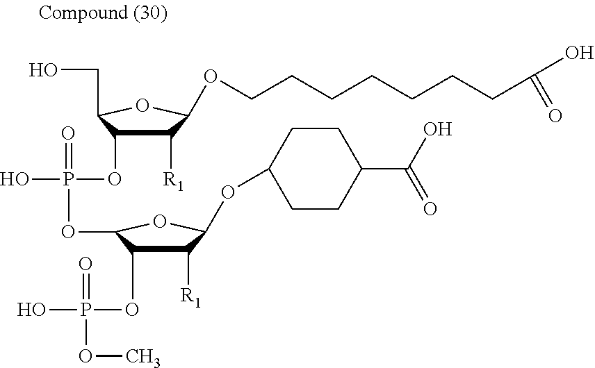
C(O)C1C(OP(=O)(O)OC2C(OP(=O)(OC)O)C([R1])C(OC3CCC(C(O)=O)CC3)O2)C([R1])C(OCCCCCCCC(O)=O)O1
